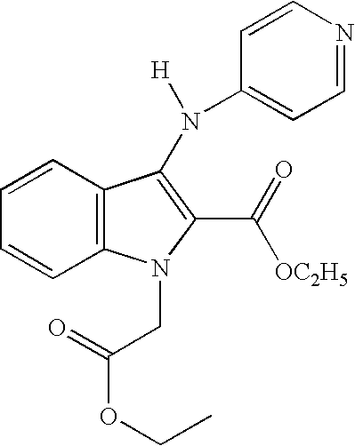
C12=C(C=CC=C1)C(N([H])C1=CC=NC=C1)=C(C(=O)[OC2H5])N2CC(=O)OCC
